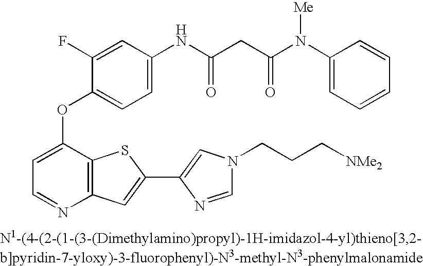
C1=C(OC2=CC=C(NC(=O)CC(N(C3=CC=CC=C3)[Me])=O)C=C2F)C2=C(N=C1)C=C(C1=CN(CCC[NMe2])C=N1)S2
